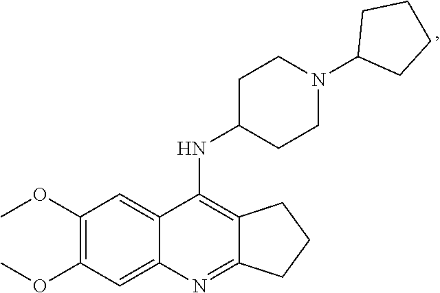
C12=C(NC3CCN(C4CCCC4)CC3)C3=CC(OC)=C(OC)C=C3N=C1CCC2
